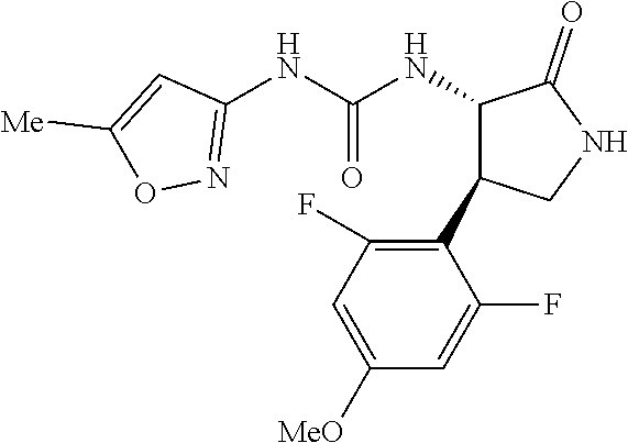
C1(NC(NC2C(=O)NCC2C2=C(F)C=C([MeO])C=C2F)=O)=NOC([Me])=C1
